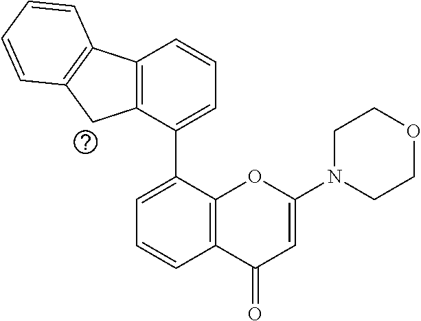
C12=C(C(C3=CC=CC4=C3CC3=C4C=CC=C3)=CC=C1)OC(N1CCOCC1)=CC2=O
